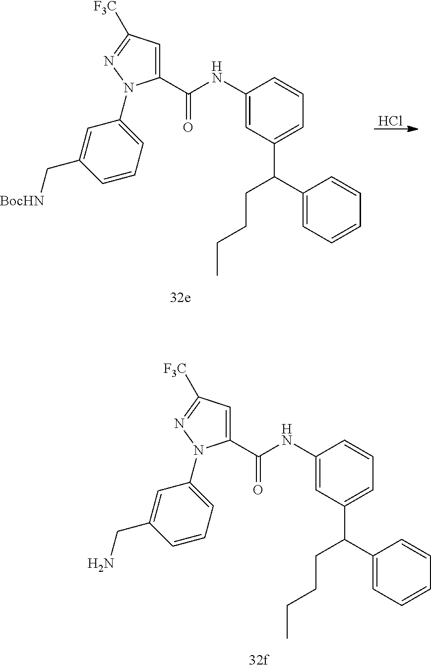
C1(C(=O)NC2=CC(C(CCCC)C3=CC=CC=C3)=CC=C2)=CC([F3C])=NN1C1=CC=CC(CN)=C1.C1(C(=O)NC2=CC(C(CCCC)C3=CC=CC=C3)=CC=C2)=CC([F3C])=NN1C1=CC=CC(C[BocHN])=C1.Cl
